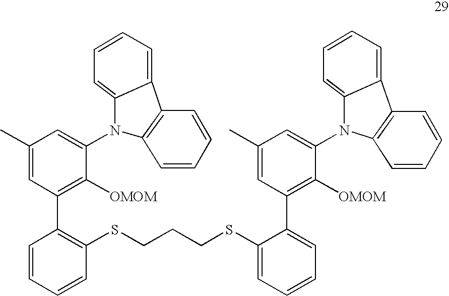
C1(SCCCSC2=CC=CC=C2C2=C([OMOM])C(N3C4=CC=CC=C4C4=C3C=CC=C4)=CC(C)=C2)=C(C2=C([OMOM])C(N3C4=CC=CC=C4C4=C3C=CC=C4)=CC(C)=C2)C=CC=C1
